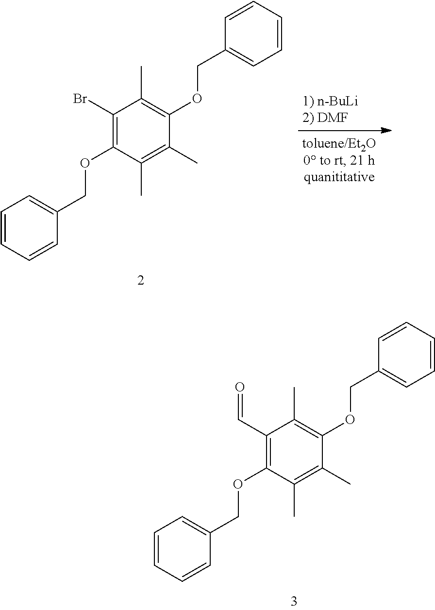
[1) n-BuLi2) DMF].C1(Br)=C(OCC2=CC=CC=C2)C(C)=C(C)C(OCC2=CC=CC=C2)=C1C.C1(C=O)=C(OCC2=CC=CC=C2)C(C)=C(C)C(OCC2=CC=CC=C2)=C1C
